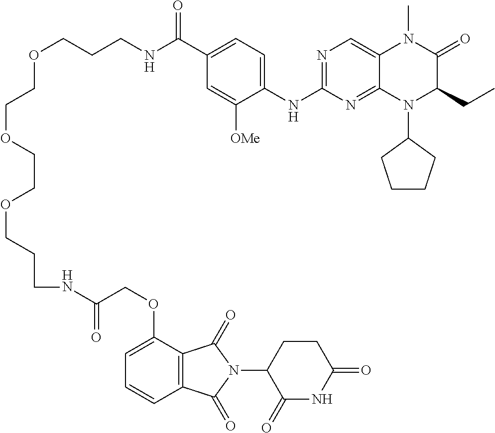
C(OCCOCCOCCCNC(=O)C1=CC=C(NC2=NC=C3C(=N2)N(C2CCCC2)C(CC)C(=O)N3C)C([OMe])=C1)CCNC(COC1=CC=CC2=C1C(=O)N(C1CCC(=O)NC1=O)C2=O)=O
